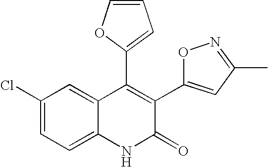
C1(Cl)=CC=C2C(=C1)C(C1=CC=CO1)=C(C1=CC(C)=NO1)C(=O)N2
